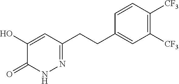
C(C1=CC([CF3])=C([CF3])C=C1)CC1=NNC(=O)C(O)=C1
